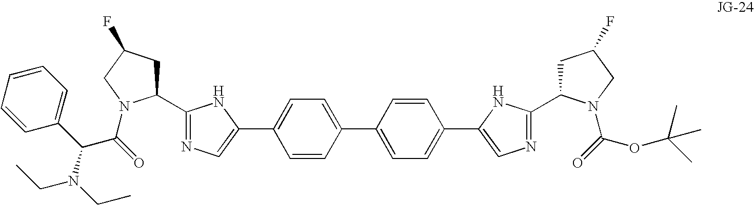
C1(C2=NC=C(C3=CC=C(C4=CC=C(C5=CN=C(C6CC(F)CN6C(=O)OC(C)(C)C)N5)C=C4)C=C3)N2)CC(F)CN1C(C(C1=CC=CC=C1)N(CC)CC)=O
